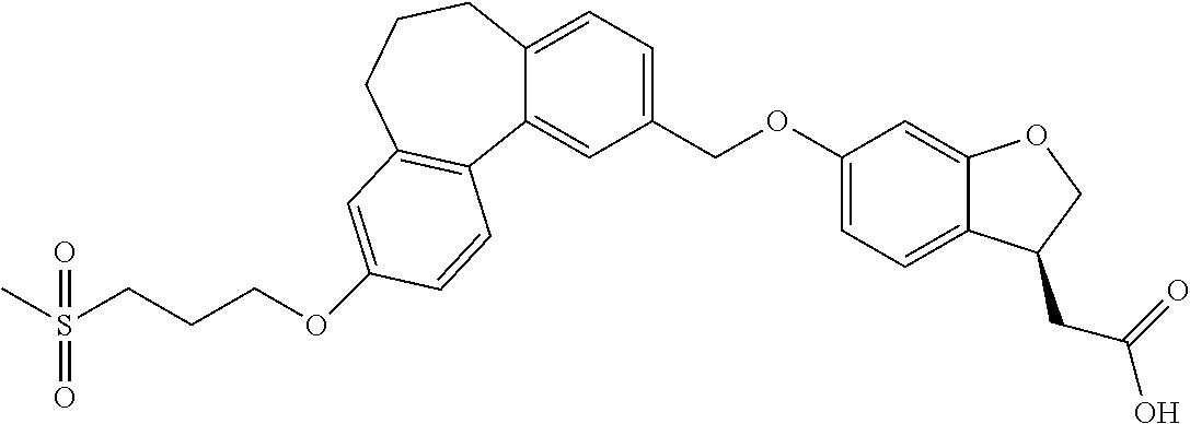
CS(CCCOC1=CC2=C(C3=CC(COC4=CC=C5C(=C4)OCC5CC(=O)O)=CC=C3CCC2)C=C1)(=O)=O
